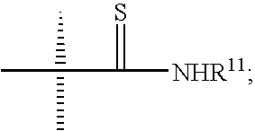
C(C(=S)[NHR11])(C)(C)C
